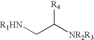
C(C([NR2R3])[R4])[R1HN]
